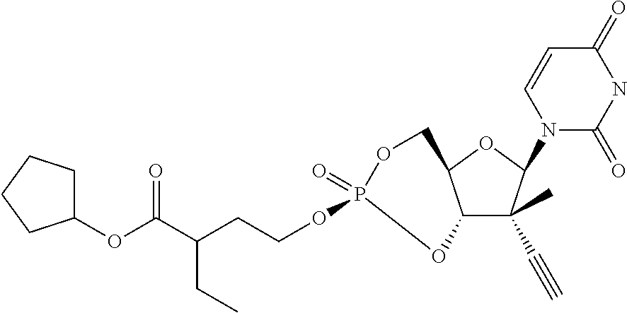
C12C(C)(C#C)C(N3C(=O)NC(=O)C=C3)OC1COP(=O)(OCCC(C(OC1CCCC1)=O)CC)O2
